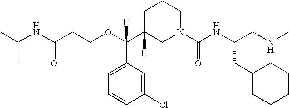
O(C(C1([H])CN(C(NC(CNC)CC2CCCCC2)=O)CCC1)(C1=CC=CC(Cl)=C1)[H])CCC(NC(C)C)=O
